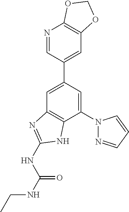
C1=C(C2=CC3=C(N=C2)OCO3)C=C(N2N=CC=C2)C2=C1N=C(NC(NCC)=O)N2
